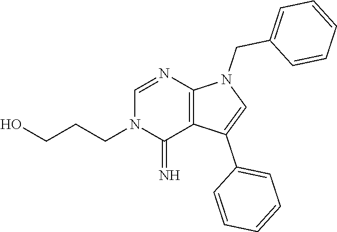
C1=C(C2=CC=CC=C2)C2=C(N1CC1=CC=CC=C1)N=CN(CCCO)C2=N
